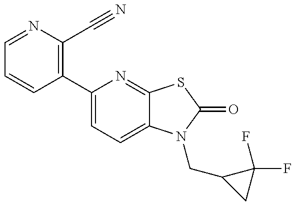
C1=CC(C2=CC=C3C(=N2)SC(=O)N3CC2CC2(F)F)=C(C#N)N=C1
